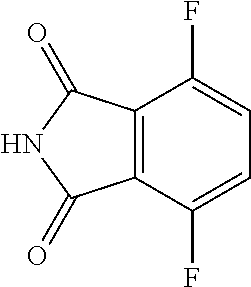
C12=C(C(F)=CC=C1F)C(=O)NC2=O
